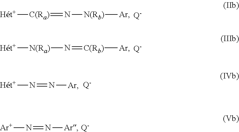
[Ht+][C(Ra)]=N[N(Rb)][Ar].[Q-].[Q-].[Ht+][N(Ra)]N=[C(Rb)][Ar].[Ht+]N=N[Ar].[Q-].[Ar]N=N[Ar].[Q-]
